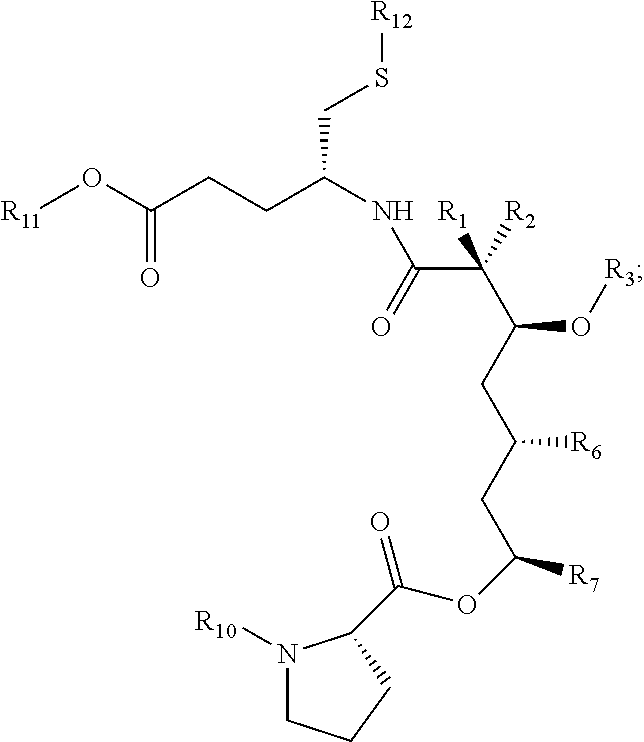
O(C(CC(CC(C(C(=O)NC(CCC(O[R11])=O)CS[R12])([R2])[R1])O[R3])[R6])[R7])C(C1N([R10])CCC1)=O
